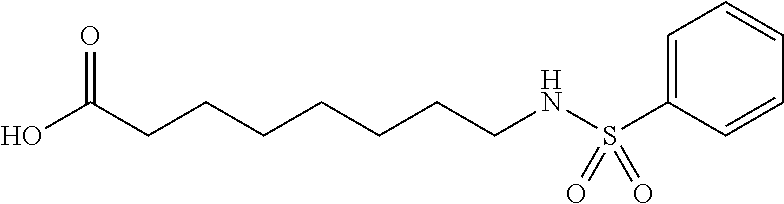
C1(S(NCCCCCCCC(=O)O)(=O)=O)=CC=CC=C1
